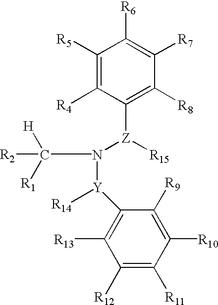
N([Z](C1=C([R8])C([R7])=C([R6])C([R5])=C1[R4])[R15])([Y]([R14])C1=C([R13])C([R12])=C([R11])C([R10])=C1[R9])C([H])([R1])[R2]
